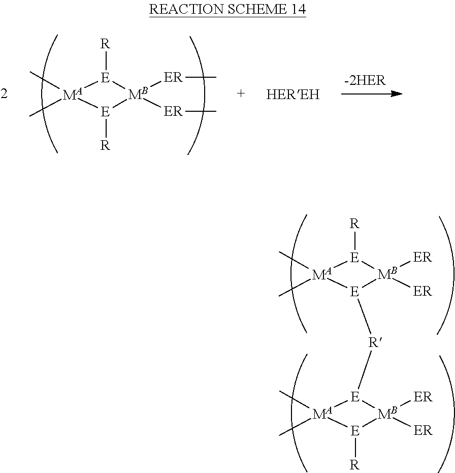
C[MA]1(C)[E]([R])[MB]([ER]C)([ER]C)[E]1[R].C[MA]1(C)[E]([R])[MB]([ER])([ER])[E]1[R][E]1[MA](C)(C)[E]([R])[MB]1([ER])[ER]
